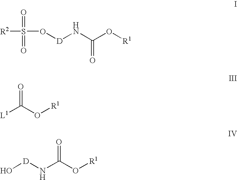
[R2]S(=O)(=O)O[D]NC(O[R1])=O.[L1]C(O[R1])=O.N(C(O[R1])=O)[D]O
